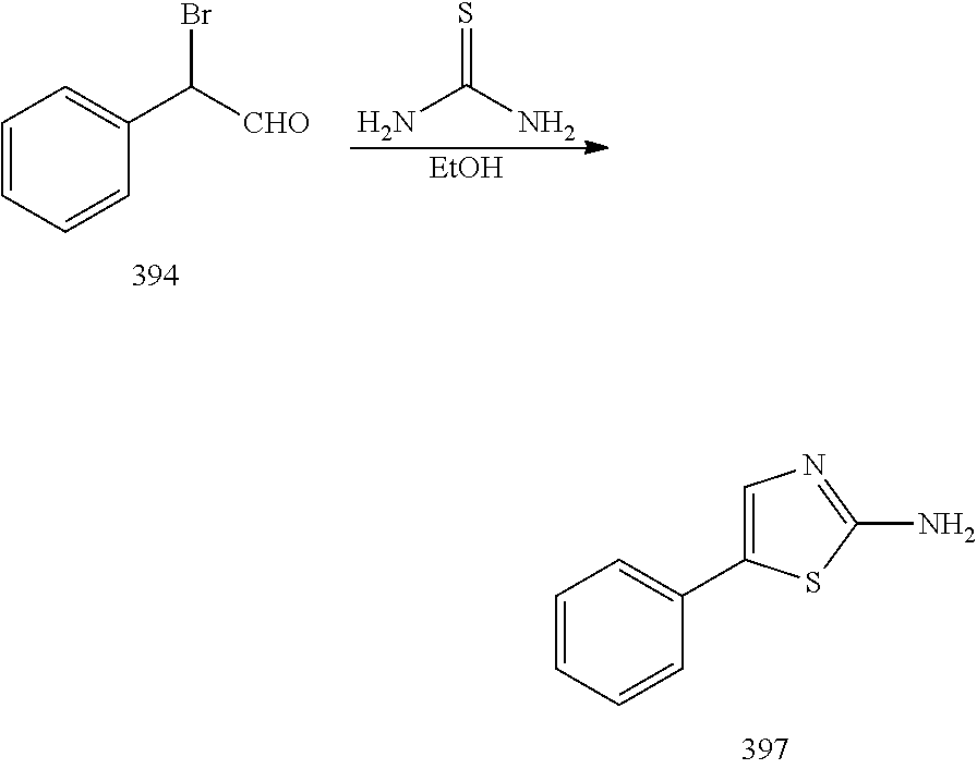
NC(N)=S.[EtOH].C1=CC=CC(C([CHO])Br)=C1.C1=CC=CC(C2=CN=C(N)S2)=C1
